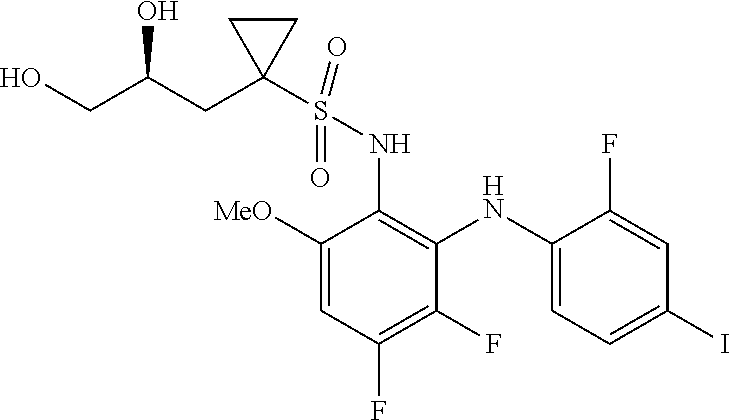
C1([MeO])=CC(F)=C(F)C(NC2=CC=C(I)C=C2F)=C1NS(C1(CC(CO)O)CC1)(=O)=O
